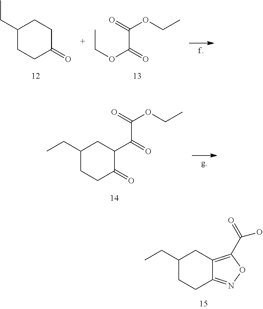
C1(CC)CCC2=NOC(C(=O)O)=C2C1.C1(CC)CCC(=O)CC1.CCOC(C(=O)OCC)=O.C1(CC)CCC(=O)C(C(=O)C(=O)OCC)C1
